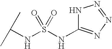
N(S(NC(C)C)(=O)=O)C1=NN=NN1
